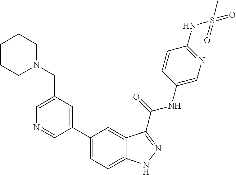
C1(CN2CCCCC2)=CN=CC(C2=CC=C3C(=C2)C(C(NC2=CN=C(NS(C)(=O)=O)C=C2)=O)=NN3)=C1
